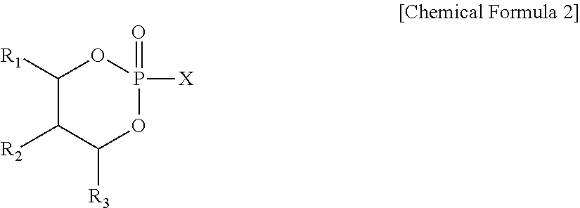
C1([R1])C([R2])C([R3])OP(=O)([X])O1
